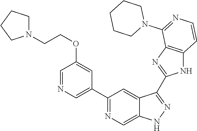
C1(C2=NC=C3C(=C2)C(C2=NC4=C(N2)C=CN=C4N2CCCCC2)=NN3)=CN=CC(OCCN2CCCC2)=C1
